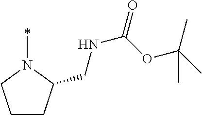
C1CC(CNC(OC(C)(C)C)=O)N(*)C1
